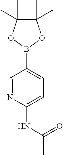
C1(C)(C)C(C)(C)OB(C2=CC=C(NC(C)=O)N=C2)O1
